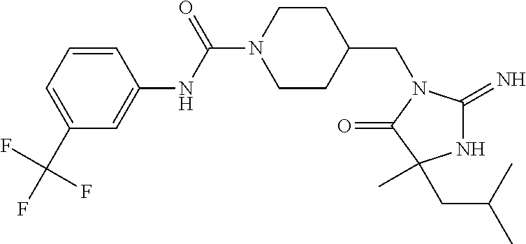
C1(C(F)(F)F)=CC=CC(NC(N2CCC(CN3C(=N)NC(CC(C)C)(C)C3=O)CC2)=O)=C1
